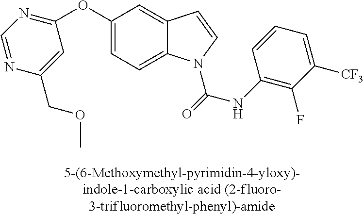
C1(OC2=NC=NC(COC)=C2)=CC=C2C(=C1)C=CN2C(NC1=C(F)C([CF3])=CC=C1)=O
